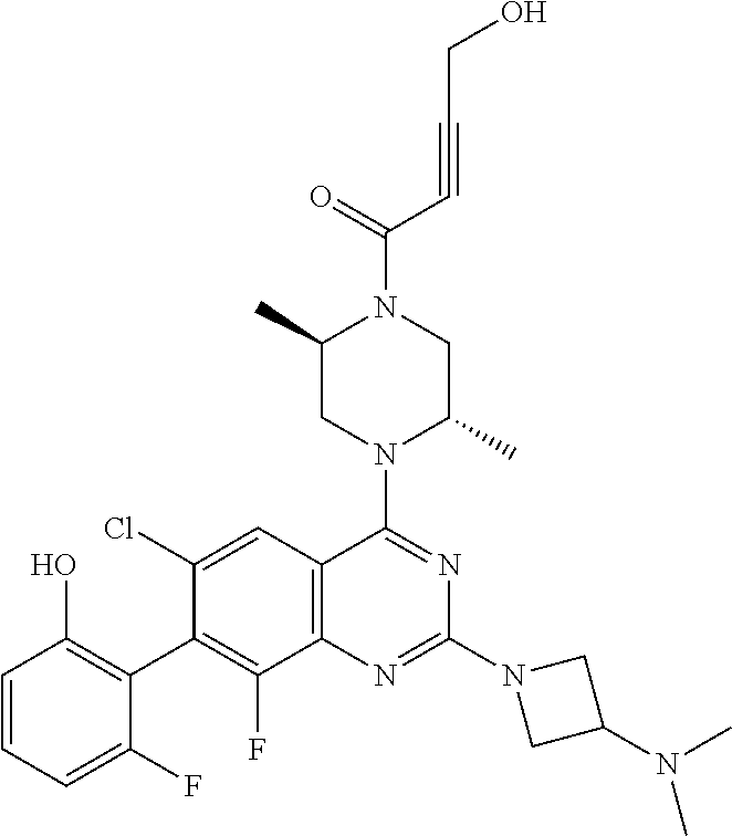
C1=CC=C(F)C(C2=C(F)C3=C(C=C2Cl)C(N2C(C)CN(C(=O)C#CCO)C(C)C2)=NC(N2CC(N(C)C)C2)=N3)=C1O
